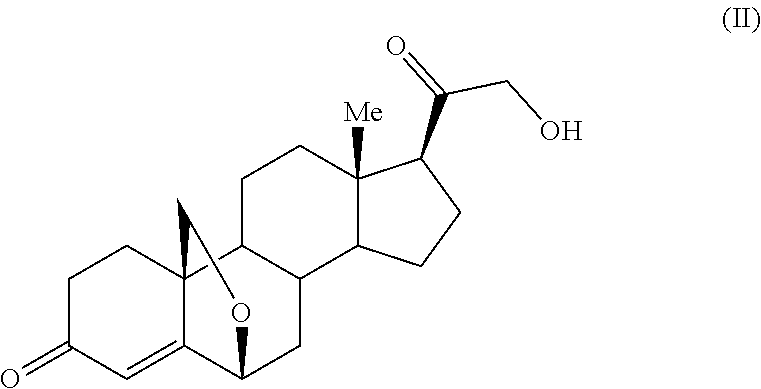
C1C(=O)C=C2C3(C1)C1C(CC2OC3)C2C([Me])(CC1)C(C(=O)CO)CC2
